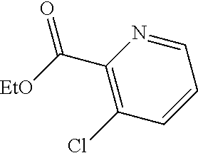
C1(C([EtO])=O)=C(Cl)C=CC=N1
